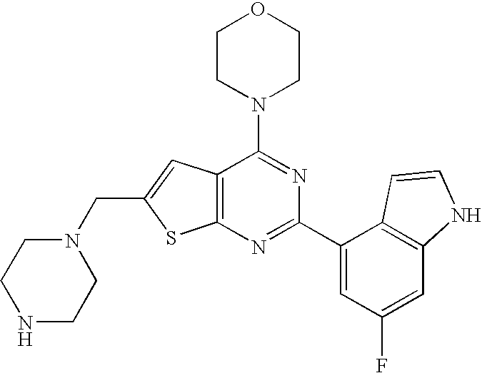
N1(CC2=CC3=C(S2)N=C(C2=CC(F)=CC4=C2C=CN4)N=C3N2CCOCC2)CCNCC1
